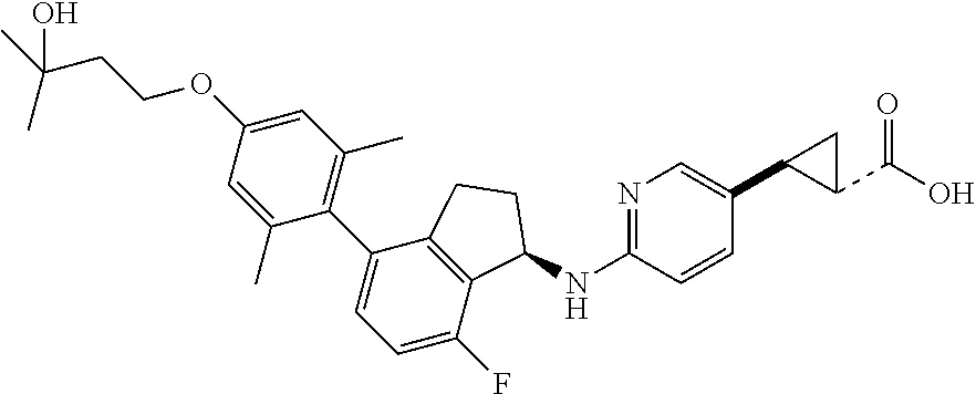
N1=C(NC2C3=C(C(C4=C(C)C=C(OCCC(C)(C)O)C=C4C)=CC=C3F)CC2)C=CC(C2C(C(=O)O)C2)=C1
